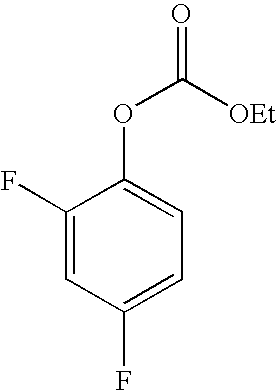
C1(F)=CC=C(OC([OEt])=O)C(F)=C1
